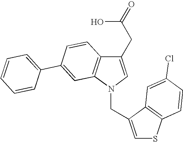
C1(CC(O)=O)=CN(CC2=CSC3=C2C=C(Cl)C=C3)C2=C1C=CC(C1=CC=CC=C1)=C2
